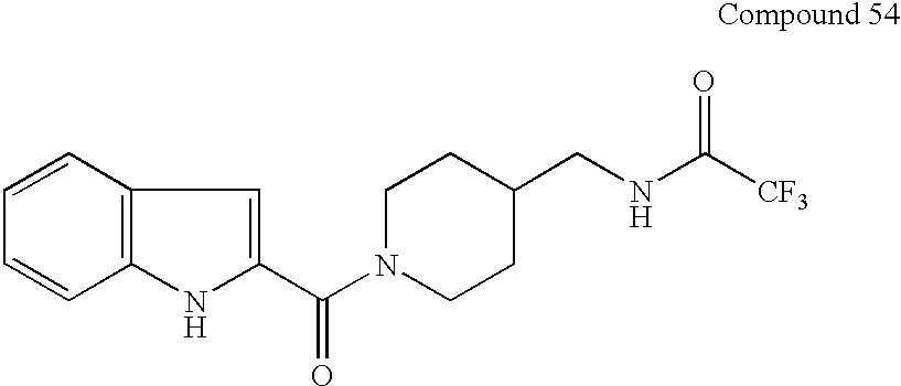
C12=C(C=CC=C1)C=C(C(N1CCC(CNC([CF3])=O)CC1)=O)N2
